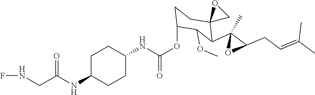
C1(NC(OC2CCC3(C(C4(C)OC4CC=C(C)C)C2OC)CO3)=O)CCC(NC(CNF)=O)CC1
